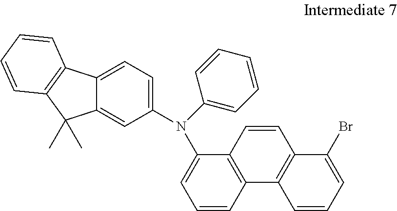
C1(N(C2=CC=C3C(=C2)C(C)(C)C2=C3C=CC=C2)C2=CC=CC=C2)=CC=CC2=C1C=CC1=C2C=CC=C1Br
